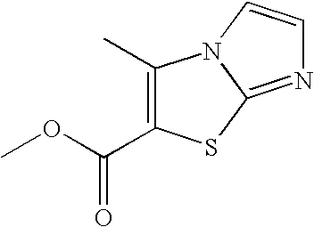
C1(C)=C(C(OC)=O)SC2=NC=CN12
